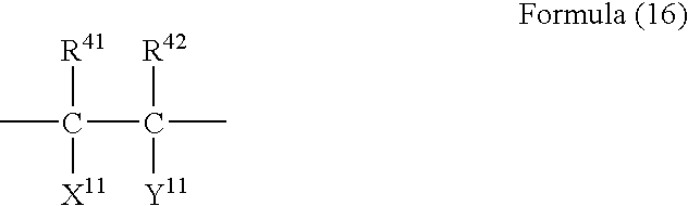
CC([R41])(C([R42])([Y11])C)[X11]
